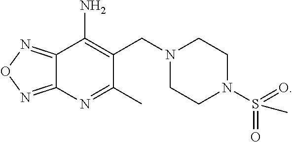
C12=NON=C1N=C(C)C(CN1CCN(S(=O)(=O)C)CC1)=C2N
